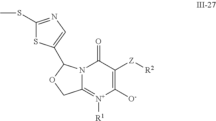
C12=[N+]([R1])C([O-])=C([Z][R2])C(=O)N1C(C1=CN=C(SC)S1)OC2
